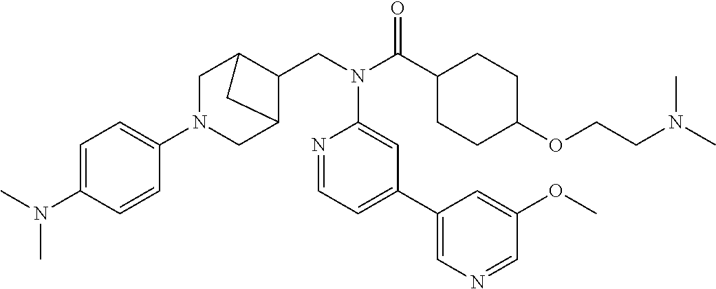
C1(N2CC3C(CN(C(C4CCC(OCCN(C)C)CC4)=O)C4=CC(C5=CN=CC(OC)=C5)=CC=N4)C(C2)C3)=CC=C(N(C)C)C=C1
